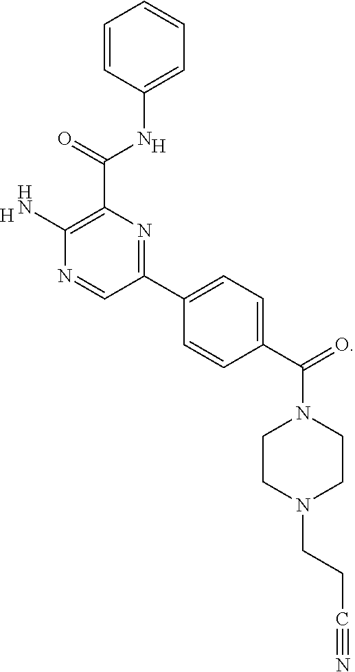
[H].C1(N)=C(C(=O)NC2=CC=CC=C2)N=C(C2=CC=C(C(=O)N3CCN(CCC#N)CC3)C=C2)C=N1.[H]
